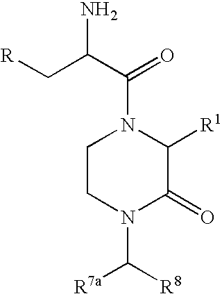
N1(C(C(C[R])N)=O)CCN(C([R7a])[R8])C(=O)C1[R1]
